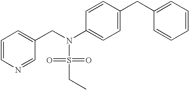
C1=CN=CC(CN(S(=O)(=O)CC)C2=CC=C(CC3=CC=CC=C3)C=C2)=C1
